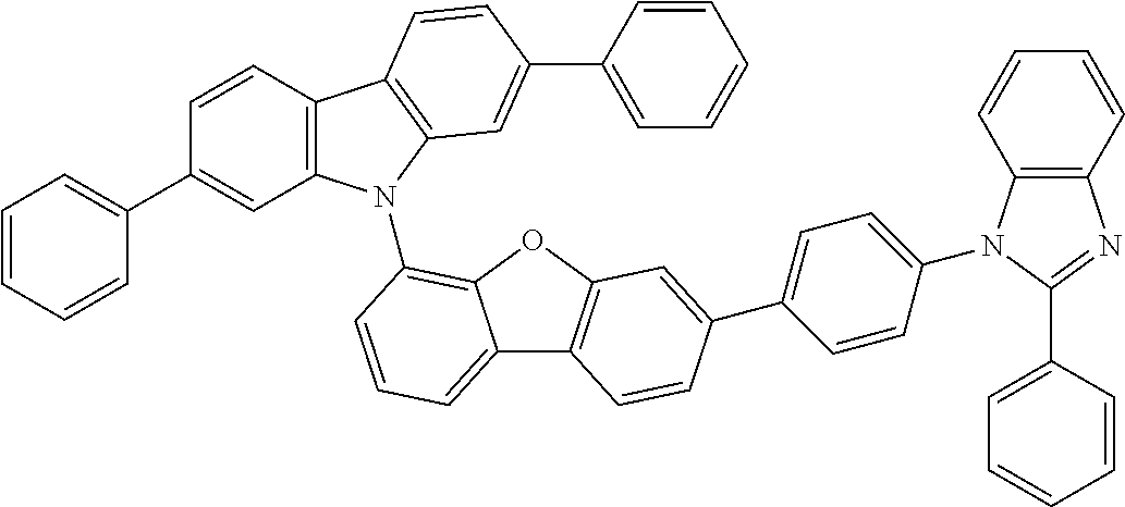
C12=CC=CC(N3C4=C(C5=C3C=C(C3=CC=CC=C3)C=C5)C=CC(C3=CC=CC=C3)=C4)=C1OC1=C2C=CC(C2=CC=C(N3C4=C(N=C3C3=CC=CC=C3)C=CC=C4)C=C2)=C1
